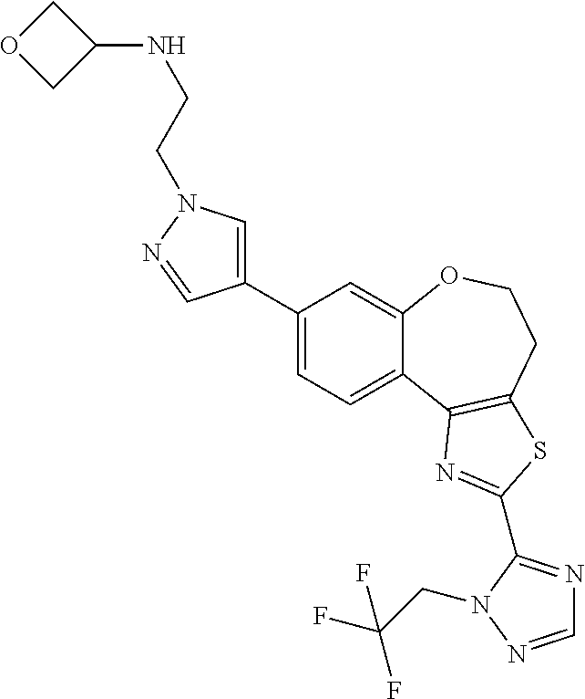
C1=C(C2=CN(CCNC3COC3)N=C2)C=C2C(=C1)C1=C(CCO2)SC(C2=NC=NN2CC(F)(F)F)=N1
